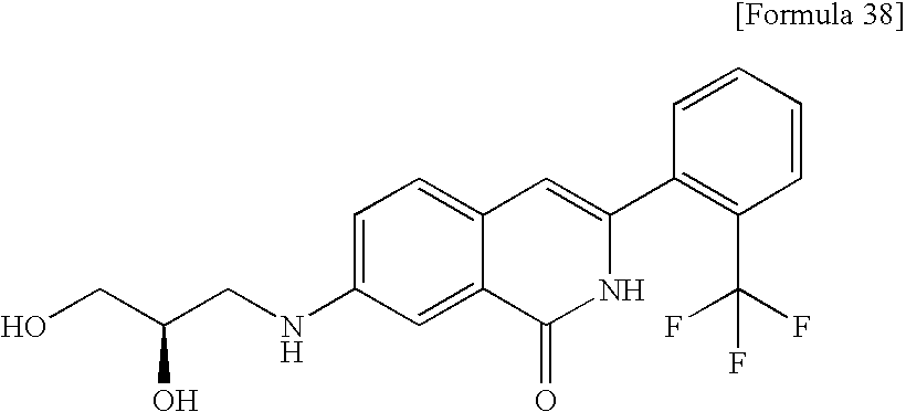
C1=C(NCC(CO)O)C=C2C(=C1)C=C(C1=C(C(F)(F)F)C=CC=C1)NC2=O
